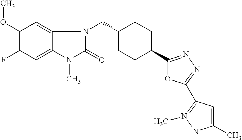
C1(OC)=C(F)C=C2C(=C1)N(CC1CCC(C3=NN=C(C4=N(C)NC(C)=C4)O3)CC1)C(=O)N2C
